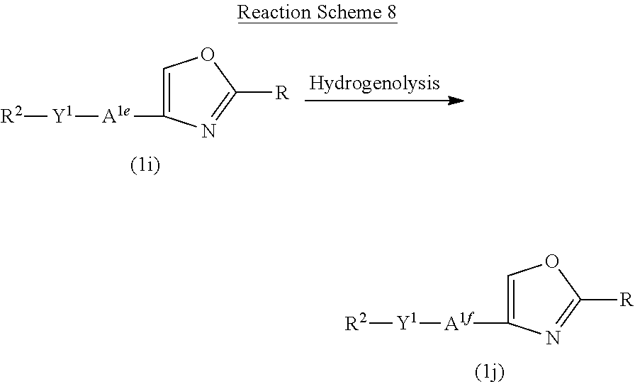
C1=C([A1e][Y1][R2])N=C([R])O1.C1=C([A1f][Y1][R2])N=C([R])O1
